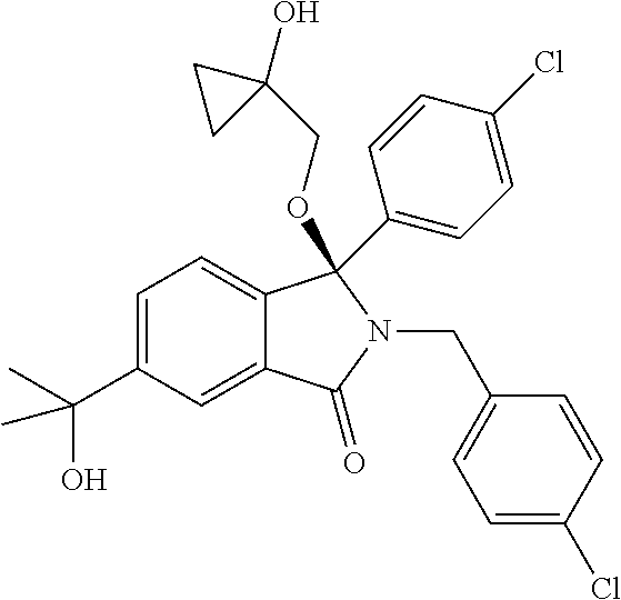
C1=C(C(C)(O)C)C=C2C(=C1)C(C1=CC=C(Cl)C=C1)(OCC1(O)CC1)N(CC1=CC=C(Cl)C=C1)C2=O
